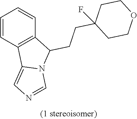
C1=CC2=C(C=C1)C(CCC1(F)CCOCC1)N1C2=CN=C1
